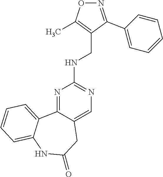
N1=C2C(=CN=C1NCC1=C(C)ON=C1C1=CC=CC=C1)CC(=O)NC1=CC=CC=C21
